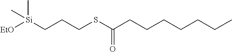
[EtO][Si](CCCSC(CCCCCCC)=O)(C)C
